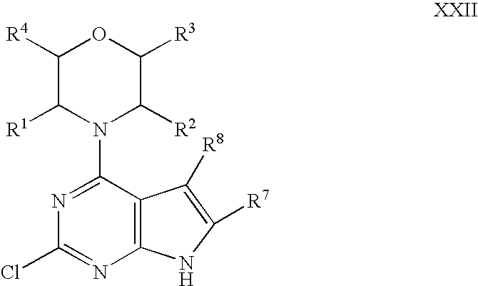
N1=C(N2C([R2])C([R3])OC([R4])C2[R1])C2=C(N=C1Cl)NC([R7])=C2[R8]
